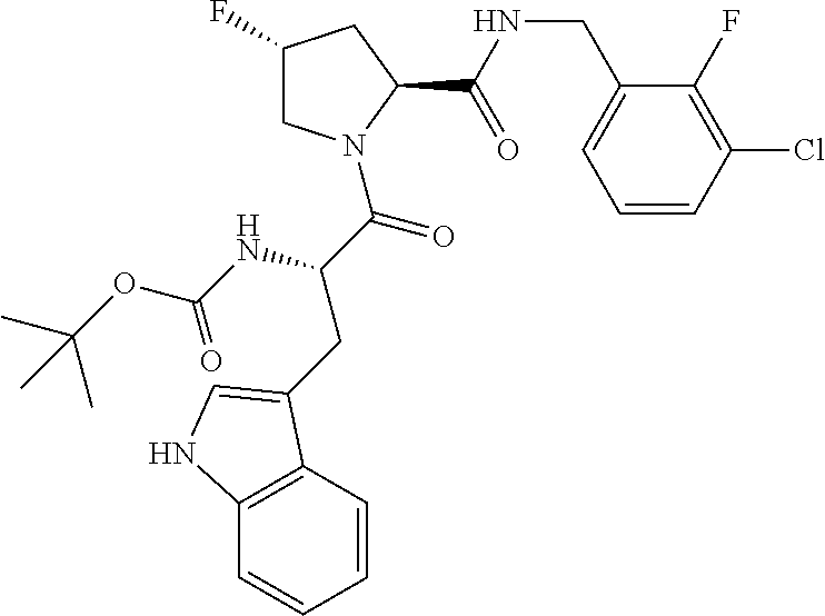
C1C(F)CC(C(=O)NCC2=CC=CC(Cl)=C2F)N1C(C(CC1=CNC2=C1C=CC=C2)NC(=O)OC(C)(C)C)=O
